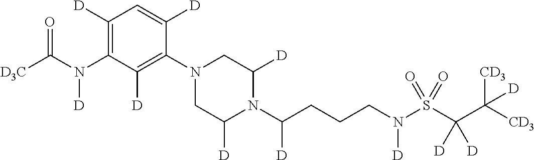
C1([D])=C(N(C([D3C])=O)[D])C([D])=C(N2CC([D])N(C(CCCN(S(C(C([CD3])([CD3])[D])([D])[D])(=O)=O)[D])[D])C([D])C2)C([D])=C1
